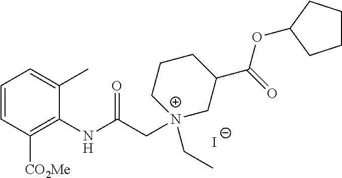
[I-].C1=CC([CO2Me])=C(NC(C[N+]2(CC)CC(C(=O)OC3CCCC3)CCC2)=O)C(C)=C1
